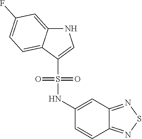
N1C2=CC(F)=CC=C2C(S(=O)(=O)NC2=CC3=NSN=C3C=C2)=C1
